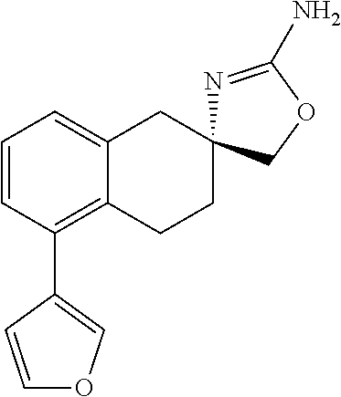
C12=C(C3=COC=C3)C=CC=C1CC1(CC2)N=C(N)OC1
